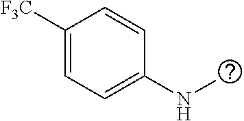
C1([F3C])=CC=C(NC)C=C1
